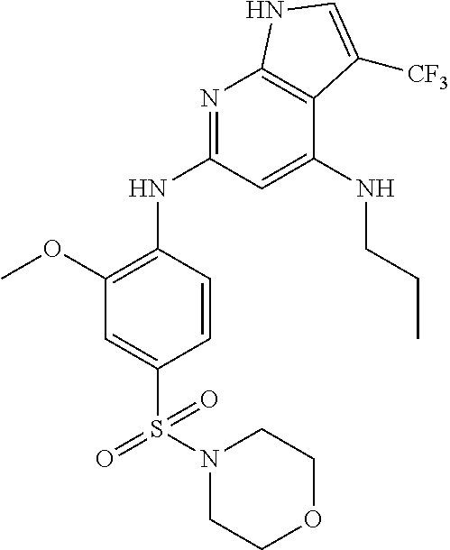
S(=O)(=O)(C1=CC(OC)=C(NC2=NC3=C(C(NCCC)=C2)C([CF3])=CN3)C=C1)N1CCOCC1
